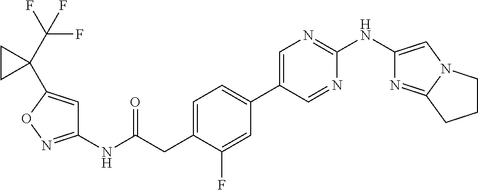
C1(NC(=O)CC2=CC=C(C3=CN=C(NC4=CN5C(=N4)CCC5)N=C3)C=C2F)=NOC(C2(C(F)(F)F)CC2)=C1
